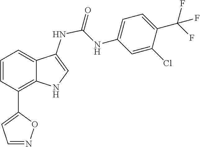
C1=C(C(F)(F)F)C(Cl)=CC(NC(=O)NC2=CNC3=C(C4=CC=NO4)C=CC=C23)=C1
